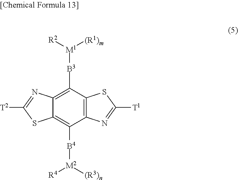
C12=C([B3][M1]([(R1)m])[R2])C3=C(C([B4][M2]([R4])[(R3)n])=C1SC([T2])=N2)N=C([T1])S3
